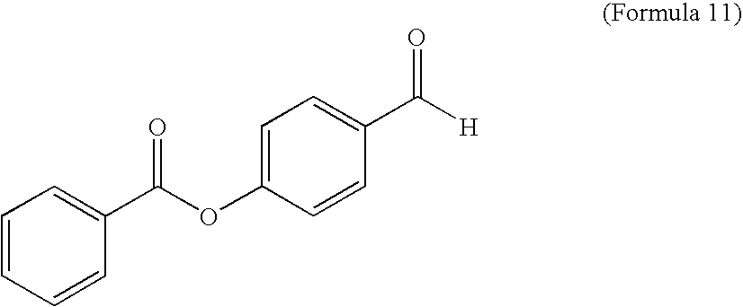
C1=C(OC(C2=CC=CC=C2)=O)C=CC(C([H])=O)=C1
